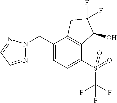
C(C1=CC=C(S(=O)(=O)C(F)(F)F)C2=C1CC(F)(F)C2O)N1N=CC=N1
